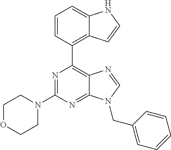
N1=C(N2CCOCC2)N=C2C(=C1C1=C3C(=CC=C1)NC=C3)N=CN2CC1=CC=CC=C1
